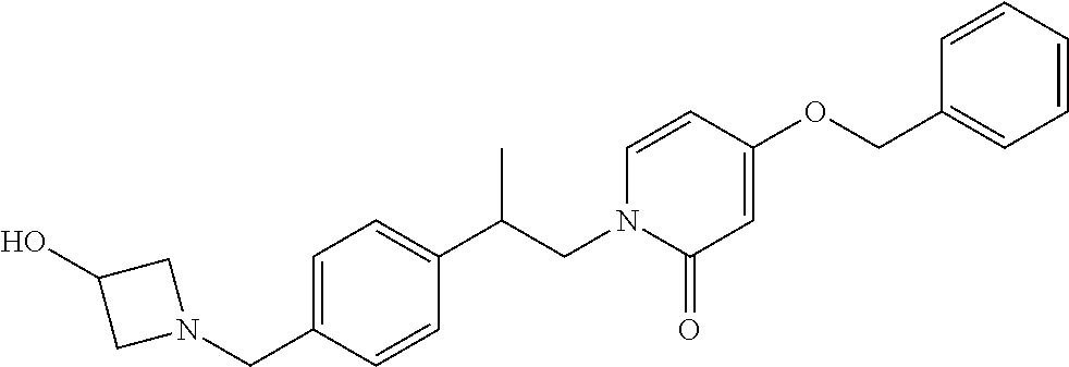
C1=C(CN2CC(O)C2)C=CC(C(CN2C(=O)C=C(OCC3=CC=CC=C3)C=C2)C)=C1
